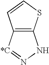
C12=C([*C]=NN1)C=CS2
